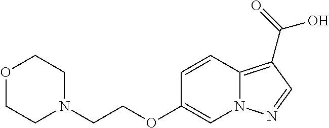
C1=CC2=C(C(=O)O)C=NN2C=C1OCCN1CCOCC1
